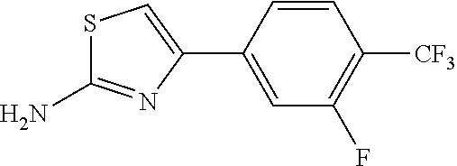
S1C(N)=NC(C2=CC(F)=C([CF3])C=C2)=C1
